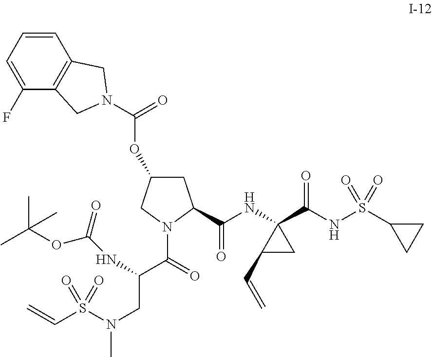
C1=CC=C(F)C2=C1CN(C(=O)OC1CC(C(=O)NC3(C(NS(C4CC4)(=O)=O)=O)C(C=C)C3)N(C(=O)C(CN(C)S(C=C)(=O)=O)NC(OC(C)(C)C)=O)C1)C2
